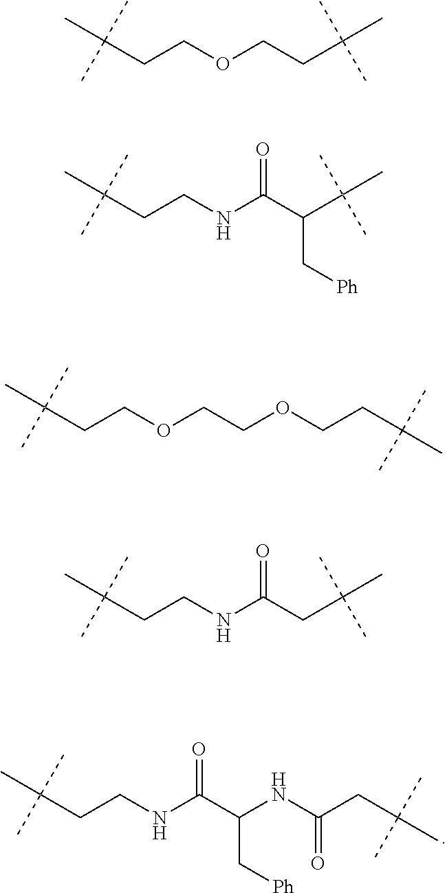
C(CCOCCC(C)(C)C)(C)(C)C.C(CCNC(C(NC(=O)CC(C)(C)C)C[Ph])=O)(C)(C)C.C(CCNC(C(C(C)(C)C)C[Ph])=O)(C)(C)C.C(CCOCCOCCC(C)(C)C)(C)(C)C.C(CCNC(CC(C)(C)C)=O)(C)(C)C
